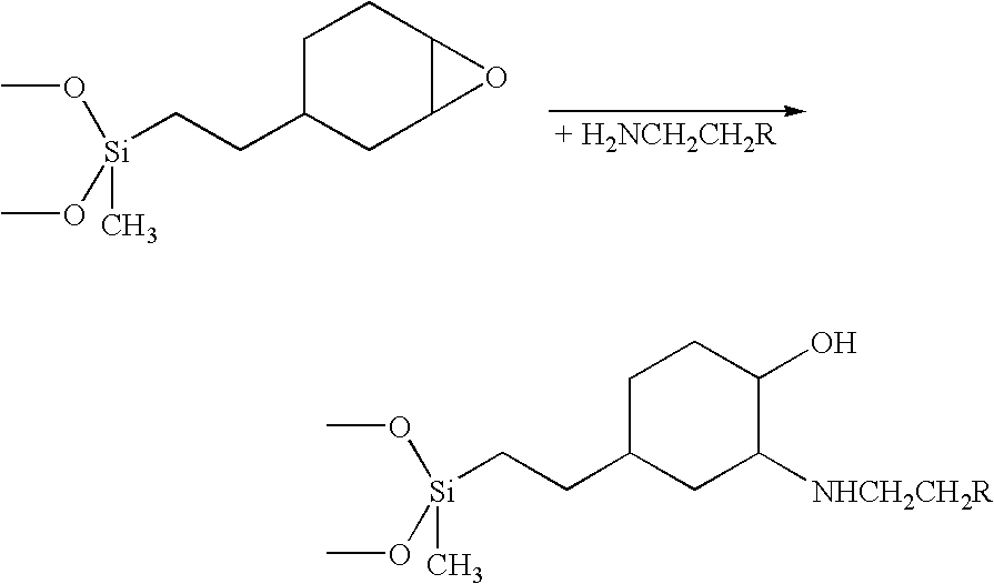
C1C(CC[Si](C)(OC)OC)CC2C(C1)O2.C1C(CC[Si](C)(OC)OC)CC([NHCH2CH2R])C(O)C1
